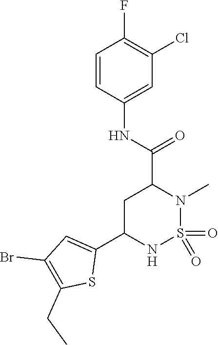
C1=CC(NC(C2CC(C3=CC(Br)=C(CC)S3)NS(=O)(=O)N2C)=O)=CC(Cl)=C1F
